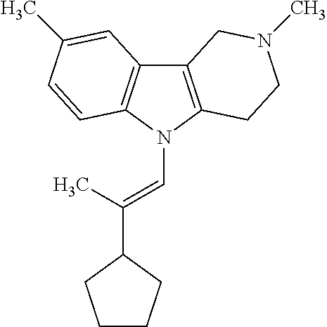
C12=C(N(C=C(C)C3CCCC3)C3=C1C=C(C)C=C3)CCN(C)C2
